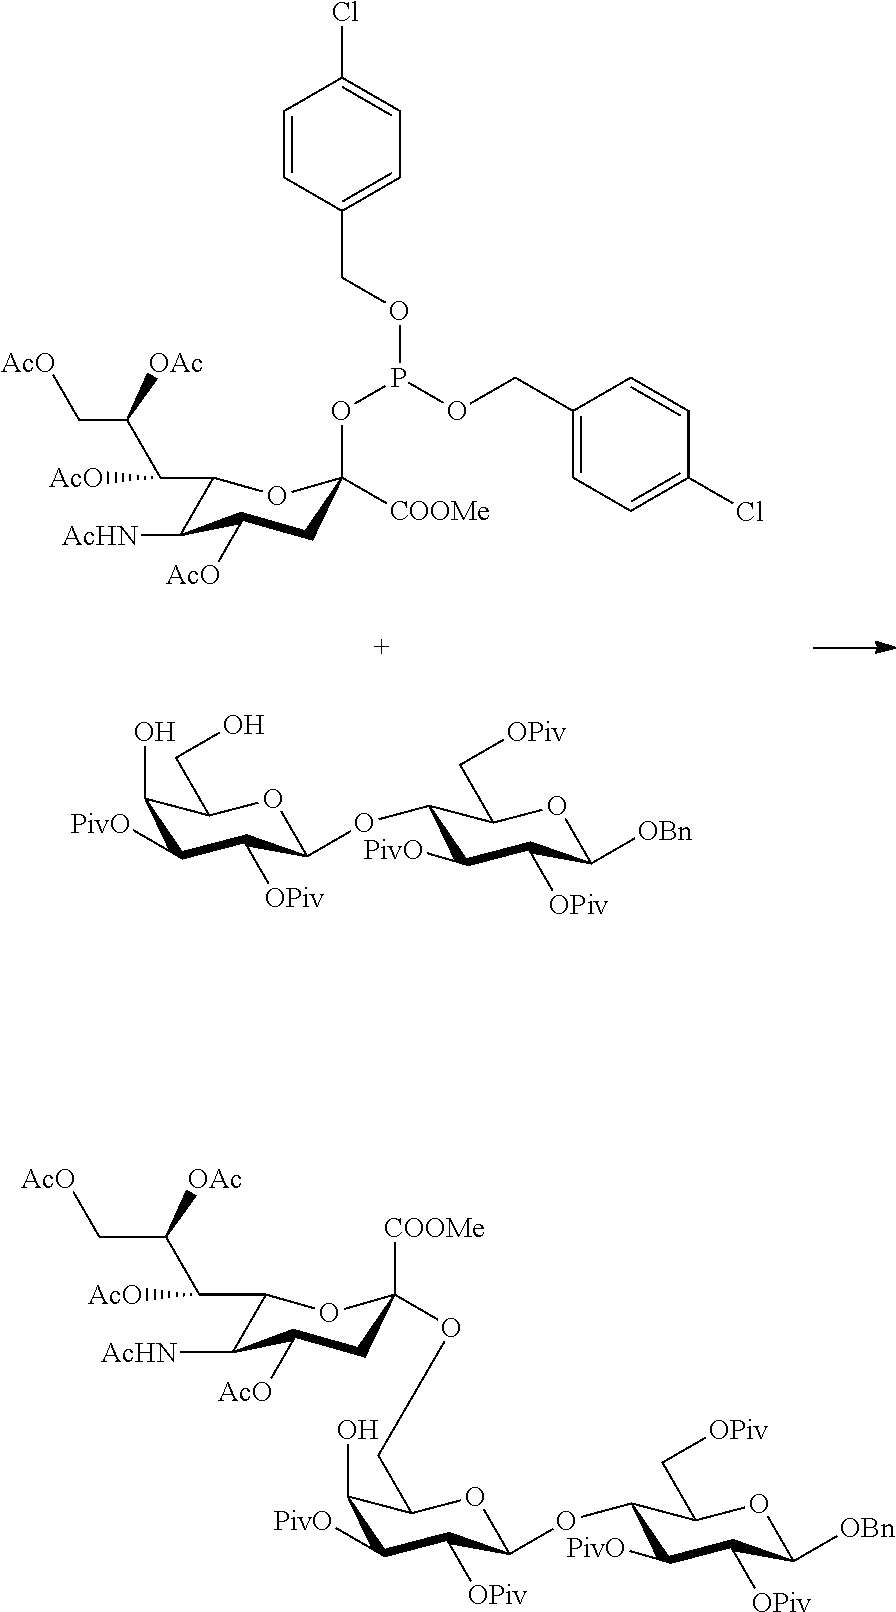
C1(C(C(C[AcO])[OAc])[AcO])C([AcHN])C([AcO])CC(OP(OCC2=CC=C(Cl)C=C2)OCC2=CC=C(Cl)C=C2)([COOMe])O1.C1(O)C([PivO])C([OPiv])C(OC2C([PivO])C([OPiv])C([OBn])OC2C[OPiv])OC1CO.C1(C(C(C[AcO])[OAc])[AcO])C([AcHN])C([AcO])CC([COOMe])(OCC2C(O)C([PivO])C([OPiv])C(OC3C([PivO])C([OPiv])C([OBn])OC3C[OPiv])O2)O1
